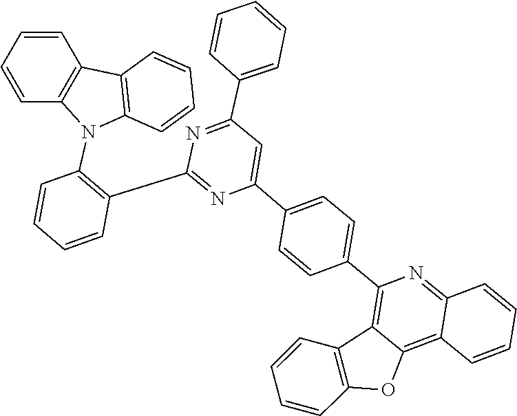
C1=CC2=C(C=C1)N(C1=C(C3=NC(C4=CC=C(C5=C6C(=C7C(=N5)C=CC=C7)OC5=C6C=CC=C5)C=C4)=CC(C4=CC=CC=C4)=N3)C=CC=C1)C1=C2C=CC=C1
